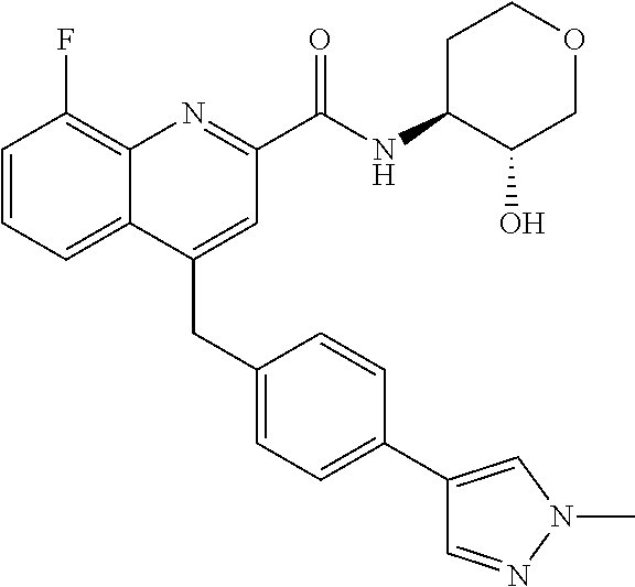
C(C1=CC(C(NC2C(O)COCC2)=O)=NC2=C(F)C=CC=C12)C1=CC=C(C2=CN(C)N=C2)C=C1
